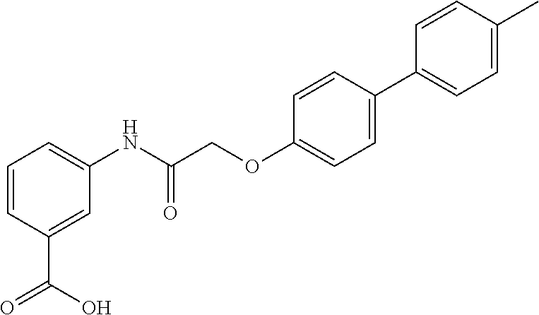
C1=CC(C(=O)O)=CC(NC(=O)COC2=CC=C(C3=CC=C(C)C=C3)C=C2)=C1
